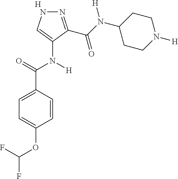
[H].C1=CC(C(=O)N(C2=CNN=C2C(N(C2CCN([H])CC2)[H])=O)[H])=CC=C1OC(F)F
